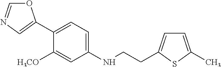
C1(C2=CN=CO2)=CC=C(NCCC2=CC=C(C)S2)C=C1[H3CO]
